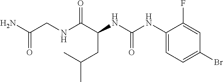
C(C)(CC(NC(=O)NC1=CC=C(Br)C=C1F)C(NCC(N)=O)=O)C
